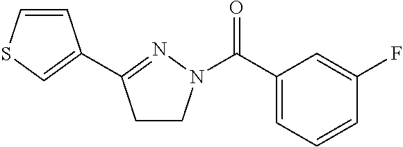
C1(C(=O)N2CCC(C3=CSC=C3)=N2)=CC=CC(F)=C1
